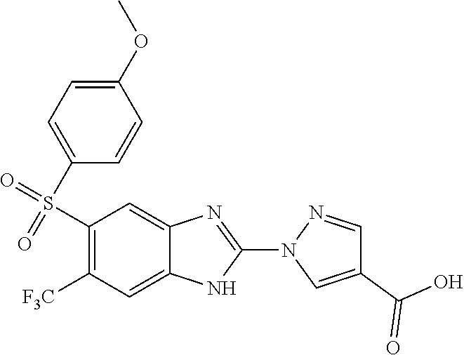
O=S(C1=CC=C(OC)C=C1)(=O)C1=C([F3C])C=C2NC(N3N=CC(C(=O)O)=C3)=NC2=C1
